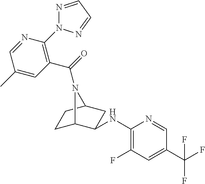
C1C2C(NC3=C(F)C=C(C(F)(F)F)C=N3)CC(C1)N2C(=O)C1=C(N2N=CC=N2)N=CC(C)=C1
